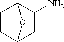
C1C2CC(N)C(C1)O2
